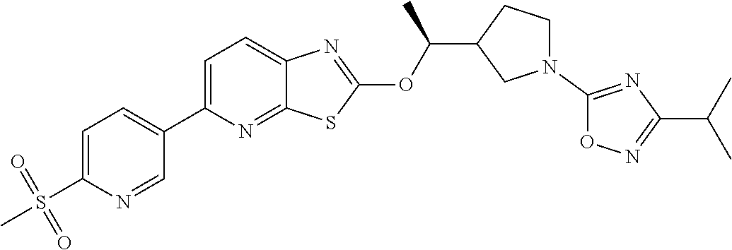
C1=C(C2=CC=C(S(C)(=O)=O)N=C2)N=C2C(=C1)N=C(OC(C1CN(C3=NC(C(C)C)=NO3)CC1)C)S2
